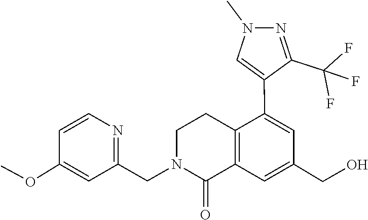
CN1C=C(C2=CC(CO)=CC3=C2CCN(CC2=NC=CC(OC)=C2)C3=O)C(C(F)(F)F)=N1
